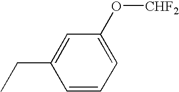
C1(CC)=CC(O[CHF2])=CC=C1
